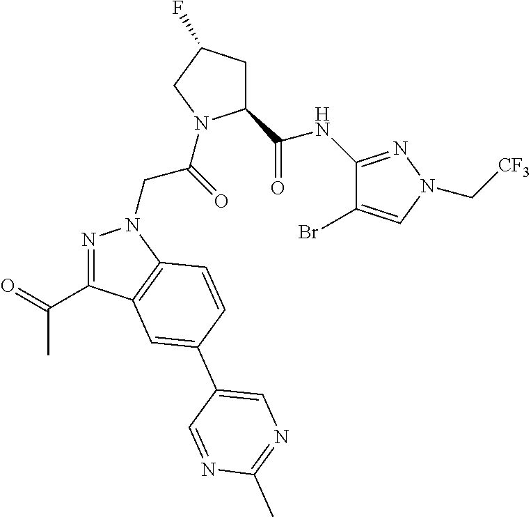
C1(C(NC2=NN(C[CF3])C=C2Br)=O)CC(F)CN1C(CN1N=C(C(=O)C)C2=C1C=CC(C1=CN=C(C)N=C1)=C2)=O
